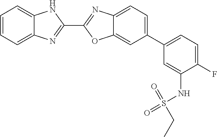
C12=CC=C(C3=CC=C(F)C(NS(=O)(=O)CC)=C3)C=C1OC(C1=NC3=CC=CC=C3N1)=N2
